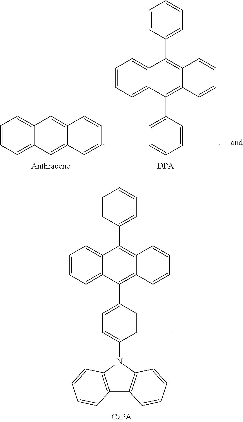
C1=CC=C2C(=C1)C(C1=CC=CC=C1)=C1C(=C2C2=CC=C(N3C4=C(C5=C3C=CC=C5)C=CC=C4)C=C2)C=CC=C1.C1=CC=C2C(=C1)C=C1C(=C2)C=CC=C1.C1=CC=C2C(=C1)C(C1=CC=CC=C1)=C1C(=C2C2=CC=CC=C2)C=CC=C1
